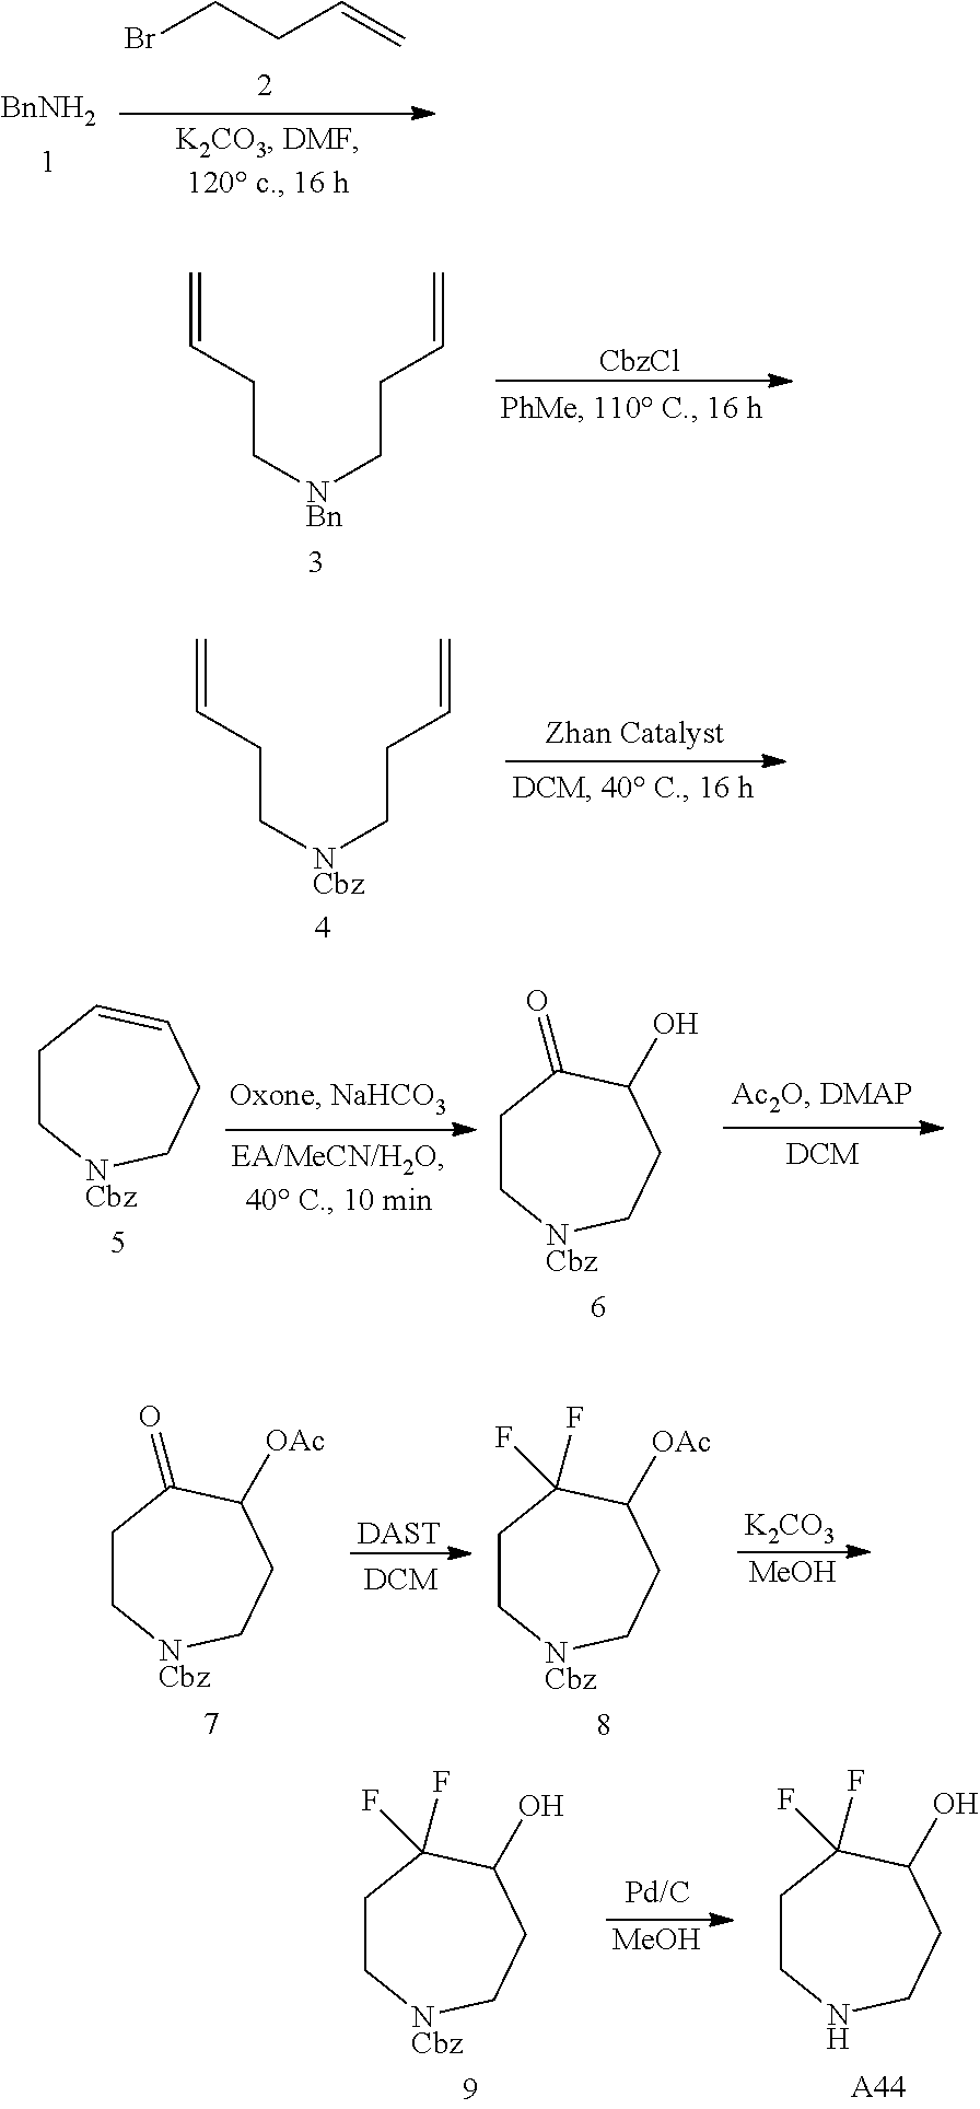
BrCCC=C.[BnNH2].C(C[NBn]CCC=C)C=C.[CbzCl].C(C[NCbz]CCC=C)C=C.C1C[NCbz]CCC=C1.C1C[NCbz]CCC(O)C1=O.C1C[NCbz]CCC([OAc])C1=O.[DAST].C1C[NCbz]CCC([OAc])C1(F)F.[K2CO3].[MeOH].C1C[NCbz]CCC(O)C1(F)F.[MeOH].C1CNCCC(O)C1(F)F.[A44]
